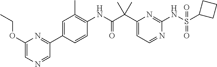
C1(C(C(NC2=C(C)C=C(C3=NC(OCC)=CN=C3)C=C2)=O)(C)C)=CC=NC(NS(C2CCC2)(=O)=O)=N1
